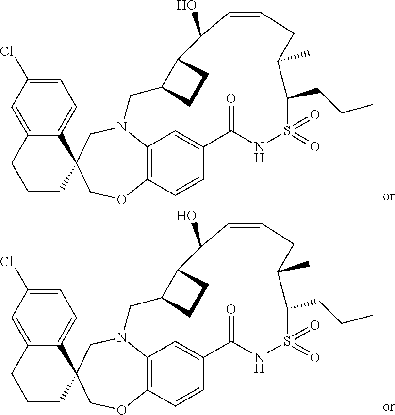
C12=C3C=CC(=C1)C(=O)NS(=O)(=O)C(CCC)C(C)CC=CC(O)C1C(CN2CC2(CO3)C3=CC=C(Cl)C=C3CCC2)CC1.C12=C3C=CC(=C1)C(=O)NS(=O)(=O)C(CCC)C(C)CC=CC(O)C1C(CN2CC2(CO3)C3=CC=C(Cl)C=C3CCC2)CC1
